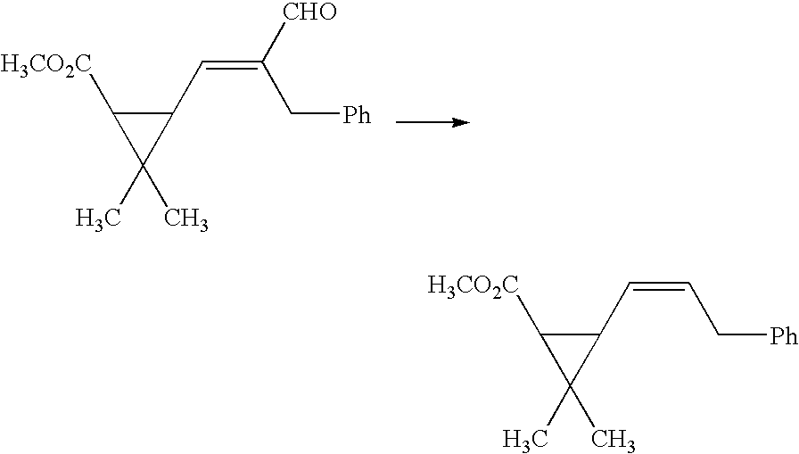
C1([H3CO2C])C(C)(C)C1C=C(C[Ph])[CHO].C1([H3CO2C])C(C)(C)C1C=CC[Ph]
